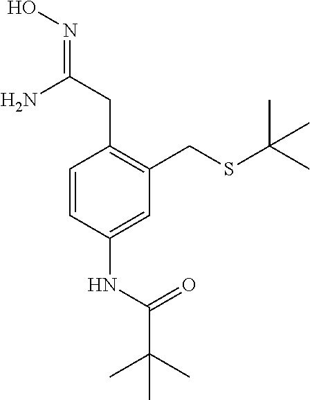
C1=CC(NC(C(C)(C)C)=O)=CC(CSC(C)(C)C)=C1CC(=NO)N
